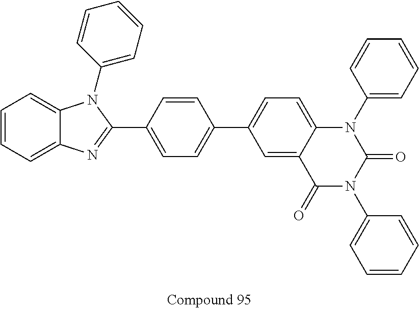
C1=CC=C2C(=C1)N(C1=CC=CC=C1)C(C1=CC=C(C3=CC=C4C(=C3)C(=O)N(C3=CC=CC=C3)C(=O)N4C3=CC=CC=C3)C=C1)=N2
